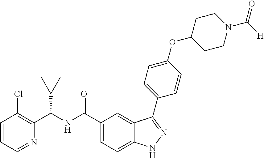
C1=CC=NC(C(NC(C2=CC=C3C(=C2)C(C2=CC=C(OC4CCN(C([H])=O)CC4)C=C2)=NN3)=O)C2CC2)=C1Cl
